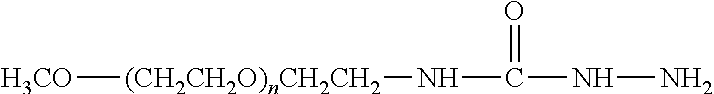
[H3CO][(CH2CH2O)nCH2CH2]NC(=O)NN
